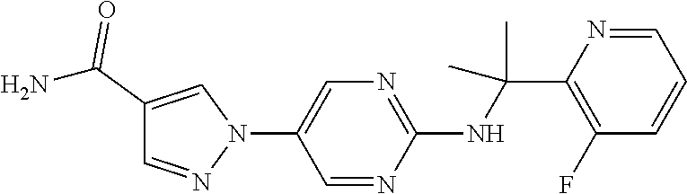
N1(C2=CN=C(NC(C)(C)C3=C(F)C=CC=N3)N=C2)C=C(C(N)=O)C=N1
